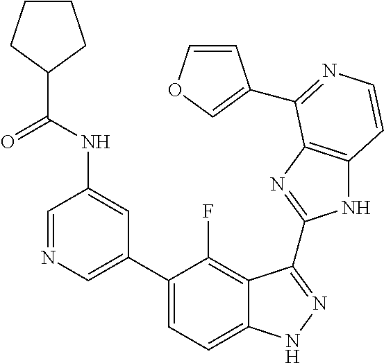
C1=C(C2=CC=C3C(=C2F)C(C2=NC4=C(N2)C=CN=C4C2=COC=C2)=NN3)C=C(NC(=O)C2CCCC2)C=N1
